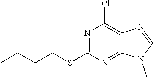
N1(C)C=NC2=C(Cl)N=C(SCCCC)N=C12
